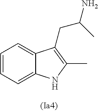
C1=CC=C2C(=C1)C(CC(C)N)=C(C)N2
